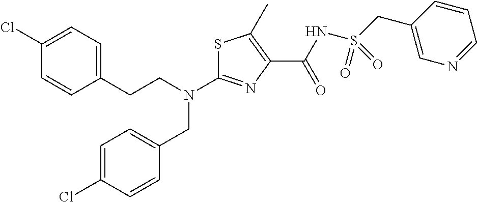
S1C(N(CCC2=CC=C(Cl)C=C2)CC2=CC=C(Cl)C=C2)=NC(C(NS(CC2=CN=CC=C2)(=O)=O)=O)=C1C
